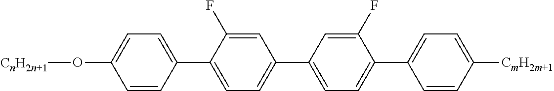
C1(C2=CC=C(C3=CC=C(C4=CC=C([CmH2m+1])C=C4)C(F)=C3)C=C2F)=CC=C(O[CnH2n+1])C=C1
